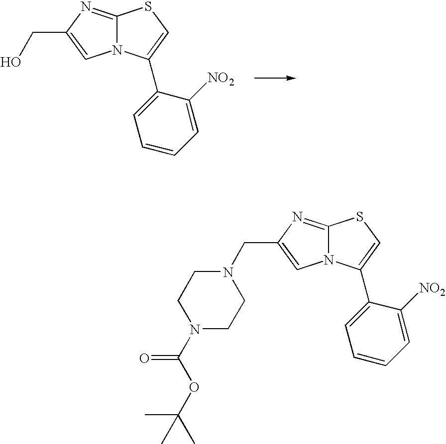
C12=NC(CO)=CN1C(C1=CC=CC=C1[NO2])=CS2.C12=NC(CN3CCN(C(OC(C)(C)C)=O)CC3)=CN1C(C1=CC=CC=C1[NO2])=CS2
